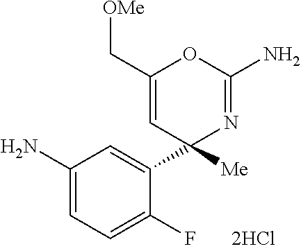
NC1=CC=C(F)C(C2([Me])N=C(N)OC(C[OMe])=C2)=C1
